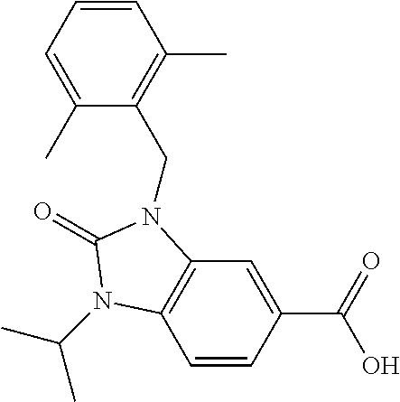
C1=CC(C(O)=O)=CC2=C1N(C(C)C)C(=O)N2CC1=C(C)C=CC=C1C
